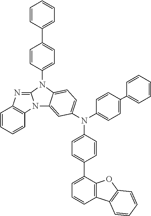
N(C1=CC=C(C2=CC=CC3=C2OC2=C3C=CC=C2)C=C1)(C1=CC=C(C2=CC=CC=C2)C=C1)C1=CC=C2C(=C1)N1C(=NC3=C1C=CC=C3)N2C1=CC=C(C2=CC=CC=C2)C=C1
